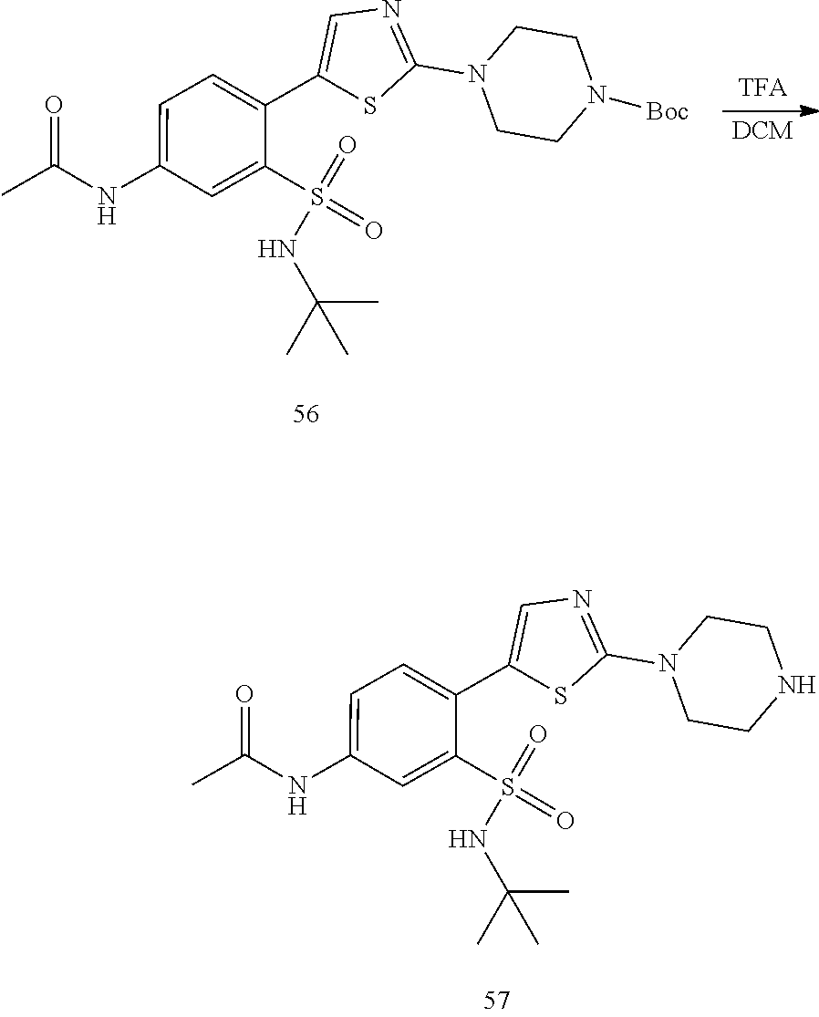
CC(NC1=CC=C(C2=CN=C(N3CCNCC3)S2)C(S(=O)(=O)NC(C)(C)C)=C1)=O.CC(NC1=CC=C(C2=CN=C(N3CCN([Boc])CC3)S2)C(S(=O)(=O)NC(C)(C)C)=C1)=O
